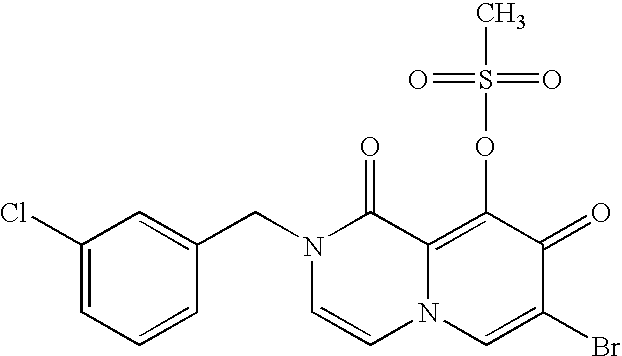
C1=C(CN2C=CN3C(=C(OS(C)(=O)=O)C(=O)C(Br)=C3)C2=O)C=CC=C1Cl
